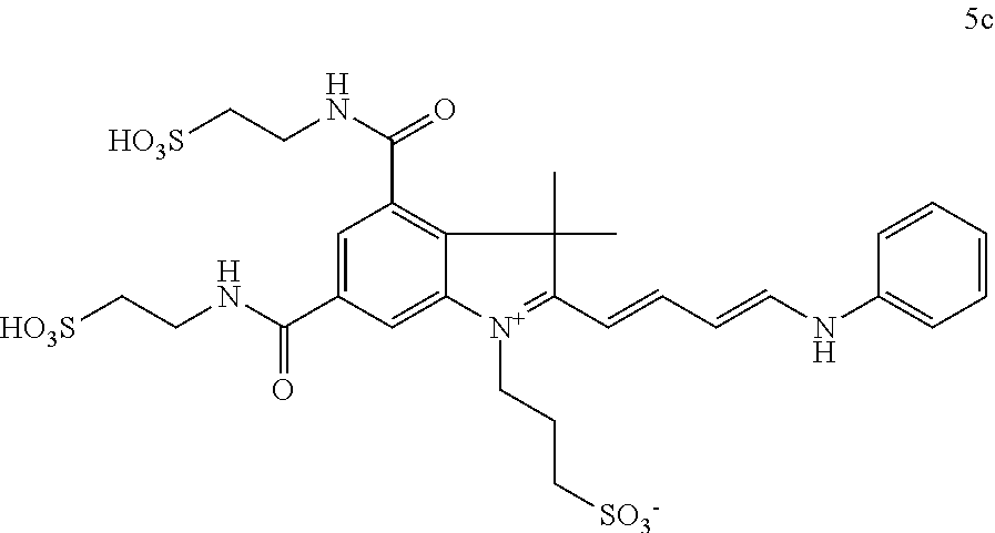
C1=C(C(NCC[HO3S])=O)C=C2C(=C1C(=O)NCC[HO3S])C(C)(C)C(C=CC=CNC1=CC=CC=C1)=[N+]2CCC[SO3-]
